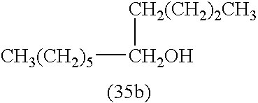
[CH2(CH2)2CH3][CH2OH][CH3(CH2)5]
